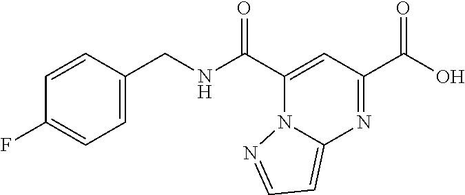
C(NC(C1=CC(C(O)=O)=NC2=CC=NN12)=O)C1=CC=C(F)C=C1
